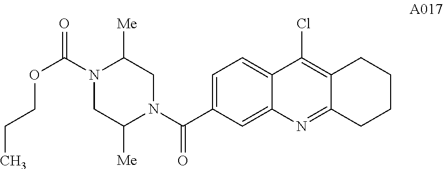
C1=C(C(N2CC([Me])N(C(=O)OCCC)CC2[Me])=O)C=C2C(=C1)C(Cl)=C1C(=N2)CCCC1
